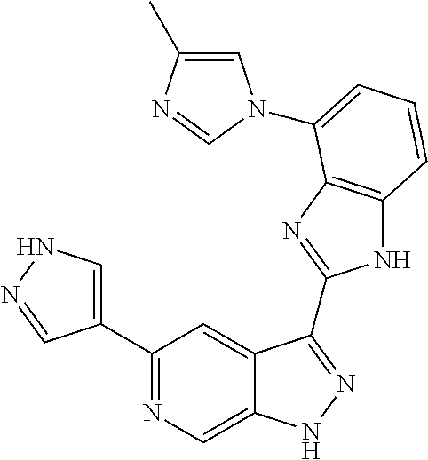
C1(C2=NC=C3C(=C2)C(C2=NC4=C(N2)C=CC=C4N2C=C(C)N=C2)=NN3)=CNN=C1
